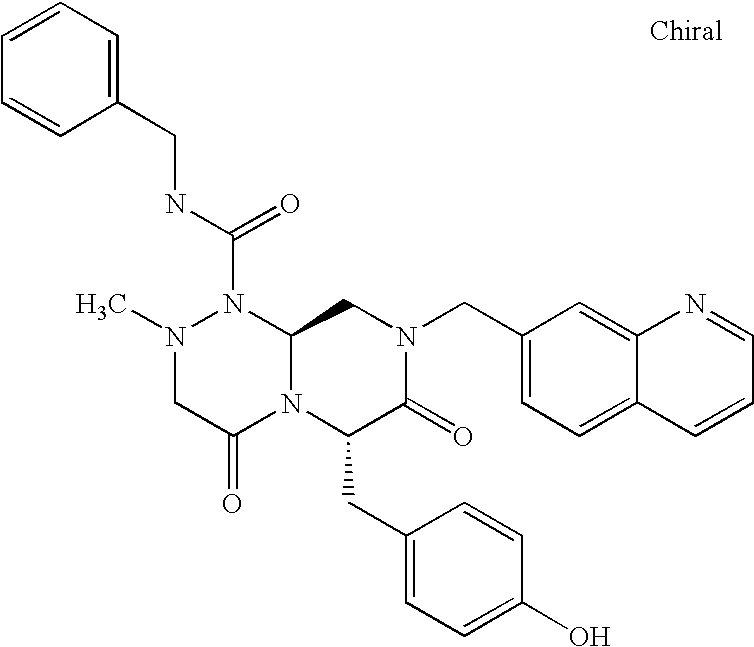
N(C(N1N(C)CC(=O)N2C1CN(CC1=CC=C3C(=C1)N=CC=C3)C(=O)C2CC1=CC=C(O)C=C1)=O)CC1=CC=CC=C1
